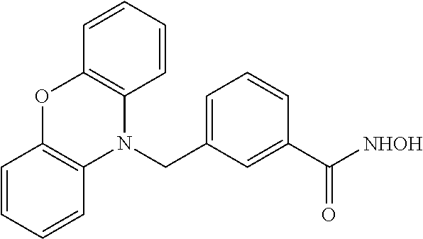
C1=CC=CC2=C1OC1=C(N2CC2=CC=CC(C(=O)[NHOH])=C2)C=CC=C1
